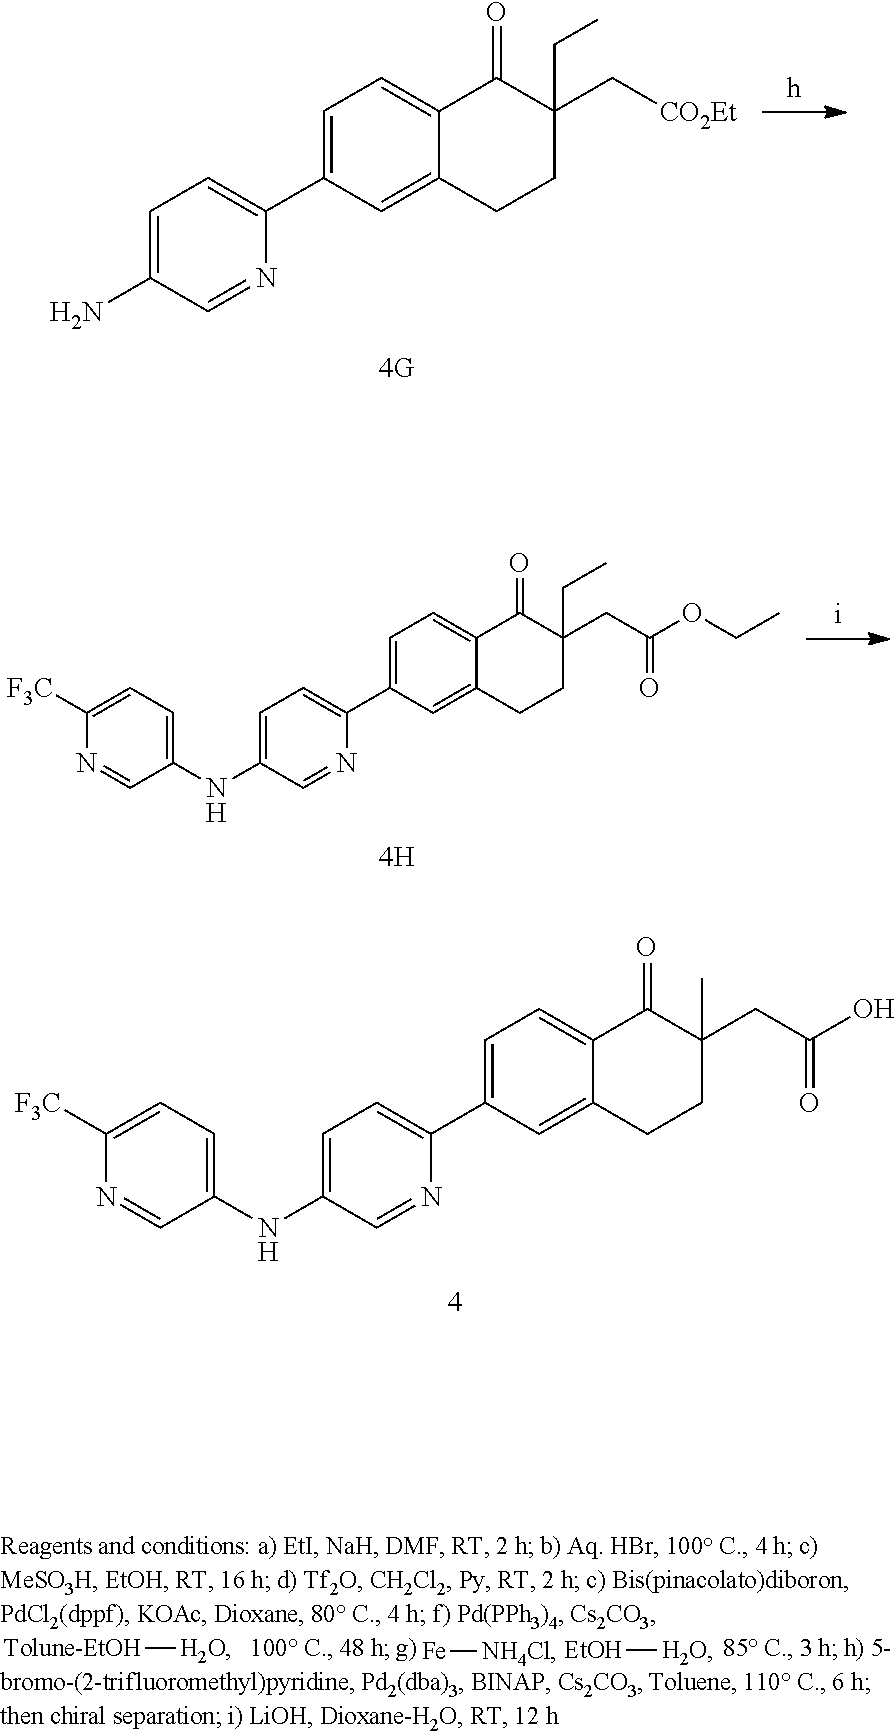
C1=C(C2=CC=C(NC3=CC=C([F3C])N=C3)C=N2)C=C2C(=C1)C(=O)C(CC(O)=O)(C)CC2.C1=C(C2=CC=C(N)C=N2)C=C2C(=C1)C(=O)C(C[CO2Et])(CC)CC2.C1=C(C2=CC=C(NC3=CC=C([F3C])N=C3)C=N2)C=C2C(=C1)C(=O)C(CC(OCC)=O)(CC)CC2.[Tolune-EtOH][H2O].[EtOH][H2O].[Fe][NH4Cl]
